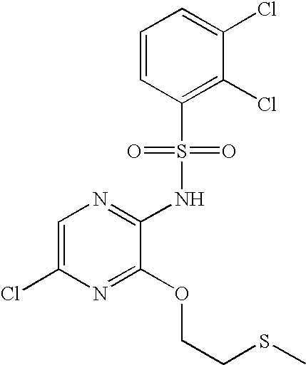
C1=C(Cl)N=C(OCCSC)C(NS(C2=C(Cl)C(Cl)=CC=C2)(=O)=O)=N1
